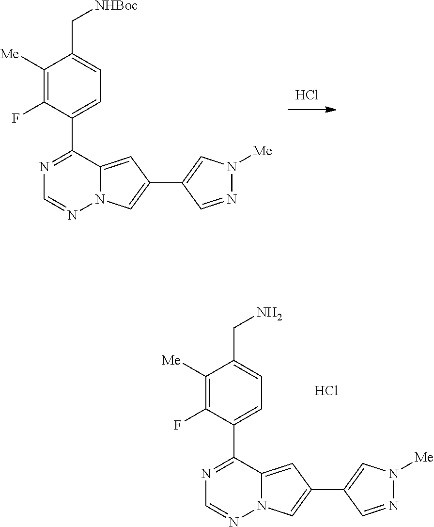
Cl.N1=C(C2=CC=C(C[NHBoc])C([Me])=C2F)C2=CC(C3=CN([Me])N=C3)=CN2N=C1.N1=C(C2=CC=C(CN)C([Me])=C2F)C2=CC(C3=CN([Me])N=C3)=CN2N=C1.Cl
